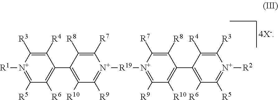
C1([R4])=C([R3])[N+]([R1])=C([R5])C([R6])=C1C1=C([R10])C([R9])=[N+]([R19][N+]2=C([R9])C([R10])=C(C3=C([R6])C([R5])=[N+]([R2])C([R3])=C3[R4])C([R8])=C2[R7])C([R7])=C1[R8]
